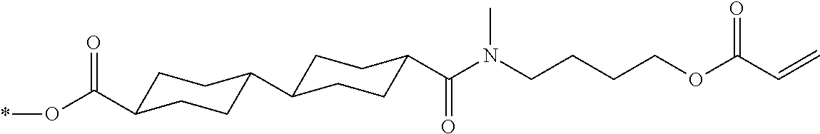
C1C(C(O*)=O)CCC(C2CCC(C(N(C)CCCCOC(C=C)=O)=O)CC2)C1
